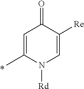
C1=C(C)N([Rd])C=C([Re])C1=O
